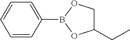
C1=CC=CC(B2OC(CC)CO2)=C1
